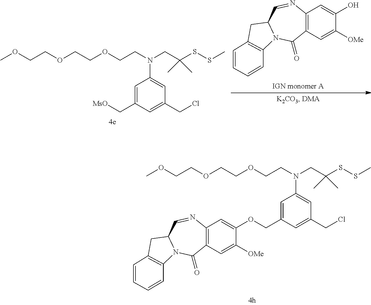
COCCOCCOCCN(CC(SSC)(C)C)C1=CC(CCl)=CC(COC2=CC3=C(C=C2[OMe])C(=O)N2C(C=N3)CC3=C2C=CC=C3)=C1.OC1=CC2=C(C=C1[OMe])C(=O)N1C(C=N2)CC2=C1C=CC=C2.COCCOCCOCCN(CC(SSC)(C)C)C1=CC(CCl)=CC(C[MsO])=C1
